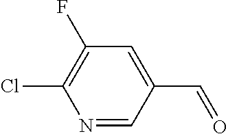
C1(F)=C(Cl)N=CC(C=O)=C1
